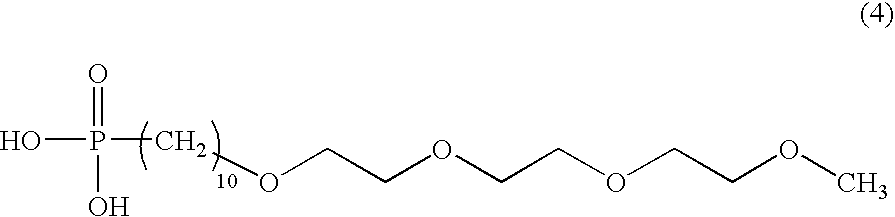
OP(COCCOCCOCCOC)(=O)O
